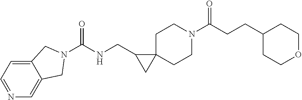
N1=CC=C2C(=C1)CN(C(=O)NCC1CC13CCN(C(=O)CCC1CCOCC1)CC3)C2
